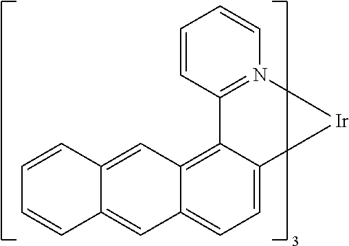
C1=CC=CN2=C1C1=C3C(=CC=C1[Ir]2)C=C1C(=C3)C=CC=C1
